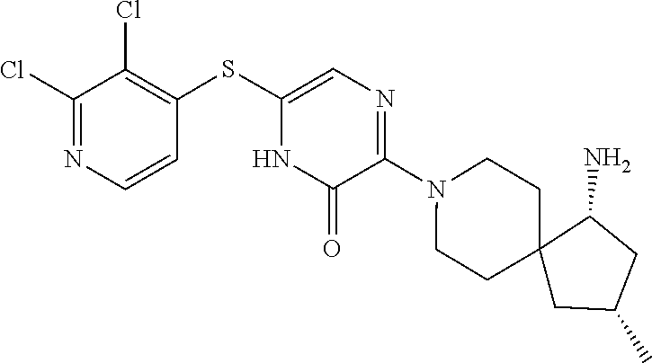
N1(C2=NC=C(SC3=C(Cl)C(Cl)=NC=C3)NC2=O)CCC2(CC1)CC(C)CC2N
